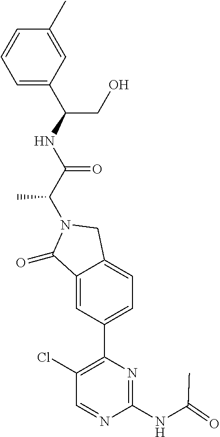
C1(=O)C2=CC(C3=C(Cl)C=NC(NC(=O)C)=N3)=CC=C2CN1C(C(NC(CO)C1=CC=CC(C)=C1)=O)C
